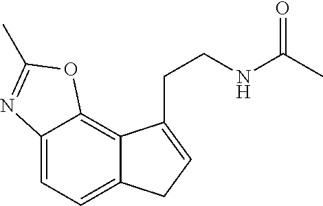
C12=CC=C3C(=C1OC(C)=N2)C(CCNC(=O)C)=CC3
